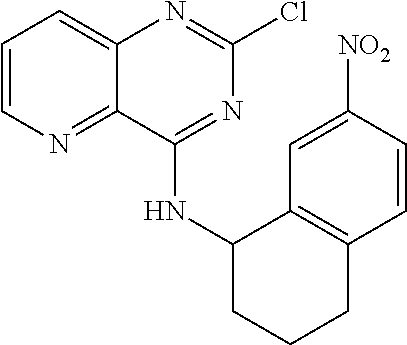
C1=CN=C2C(=C1)N=C(Cl)N=C2NC1C2=C(C=CC([NO2])=C2)CCC1
